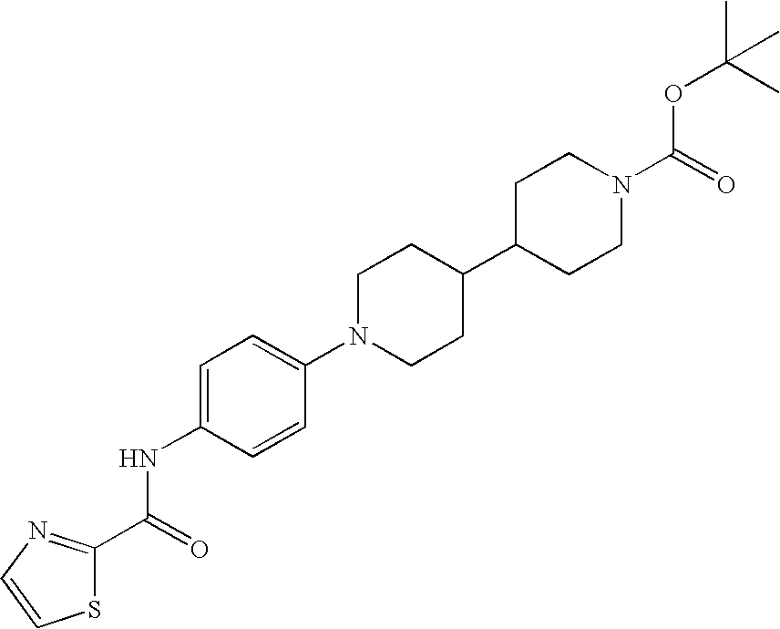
C1=C(NC(C2=NC=CS2)=O)C=CC(N2CCC(C3CCN(C(=O)OC(C)(C)C)CC3)CC2)=C1
